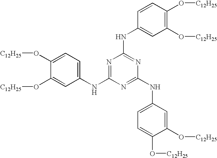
C1(NC2=NC(NC3=CC(O[C12H25])=C(O[C12H25])C=C3)=NC(NC3=CC=C(O[C12H25])C(O[C12H25])=C3)=N2)=CC=C(O[C12H25])C(O[C12H25])=C1
